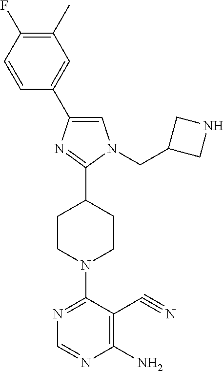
C1=C(C2=CC(C)=C(F)C=C2)N=C(C2CCN(C3=NC=NC(N)=C3C#N)CC2)N1CC1CNC1
